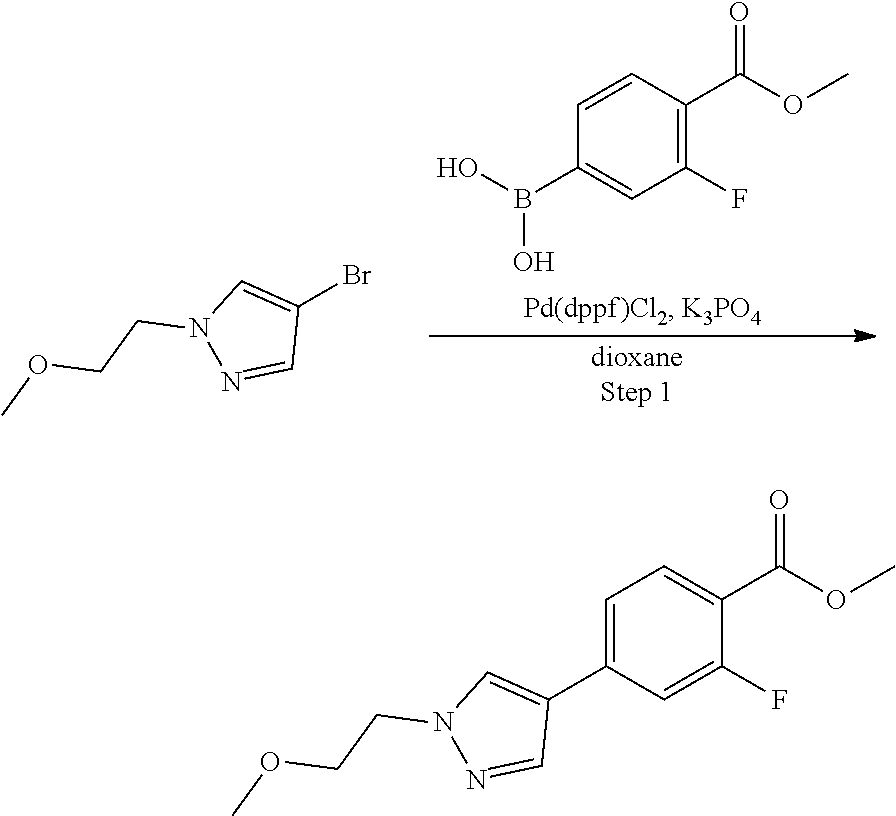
C1=CC(C(OC)=O)=C(F)C=C1B(O)O.BrC1=CN(CCOC)N=C1.C1=C(C2=CN(CCOC)N=C2)C=C(F)C(C(OC)=O)=C1
